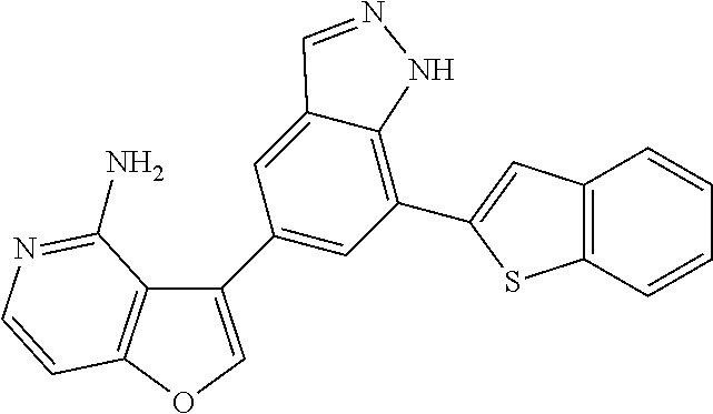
C1(C2=CC(C3=CC4=C(S3)C=CC=C4)=C3C(=C2)C=NN3)=COC2=C1C(N)=NC=C2
